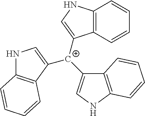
C12=C(C=CC=C1)C([C+](C1=CNC3=C1C=CC=C3)C1=CNC3=C1C=CC=C3)=CN2
